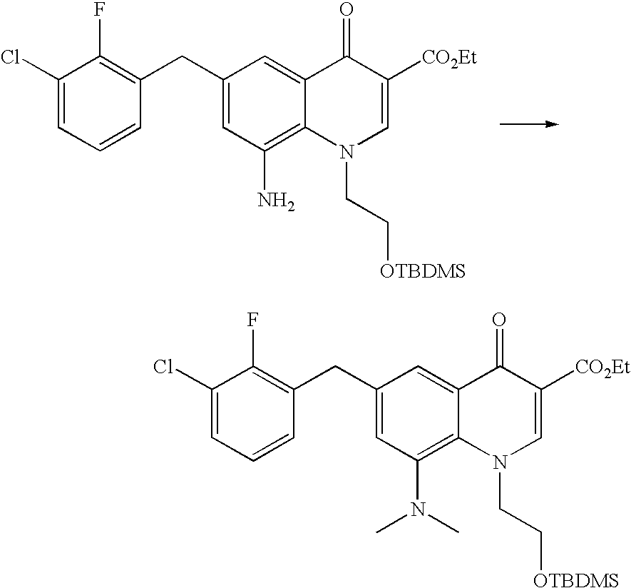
C1(Cl)=CC=CC(CC2=CC(N)=C3C(=C2)C(=O)C([CO2Et])=CN3CC[OTBDMS])=C1F.C1(Cl)=CC=CC(CC2=CC(N(C)C)=C3C(=C2)C(=O)C([CO2Et])=CN3CC[OTBDMS])=C1F
